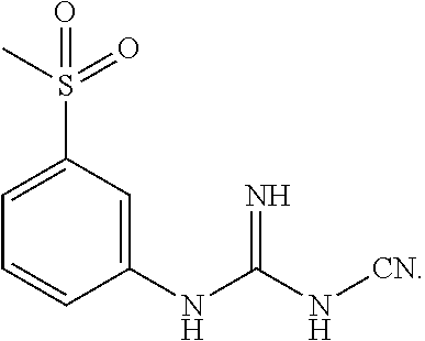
N=C(N[CN])NC1=CC(S(C)(=O)=O)=CC=C1
